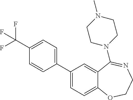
C1=CC(C2=CC=C3C(=C2)C(N2CCN(C)CC2)=NCCO3)=CC=C1C(F)(F)F
